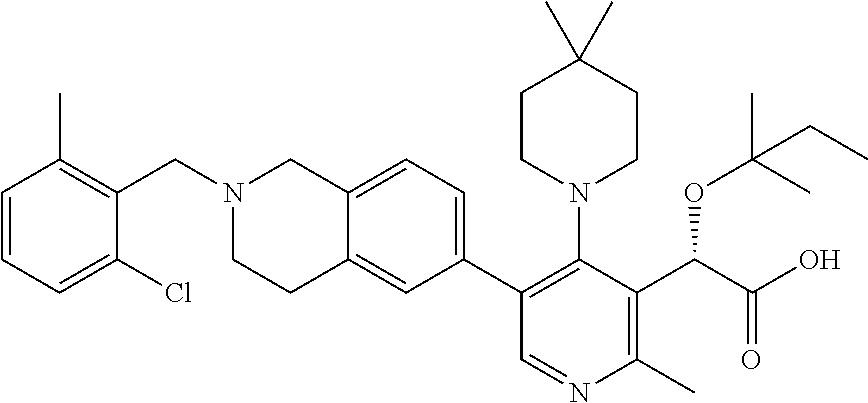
C12=CC=C(C3=C(N4CCC(C)(C)CC4)C(C(C(O)=O)OC(C)(C)CC)=C(C)N=C3)C=C1CCN(CC1=C(C)C=CC=C1Cl)C2
